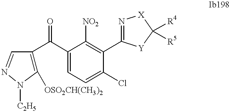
C1([OSO2CH(CH3)2])=C(C(C2=CC=C(Cl)C(C3=N[X]C([R4])([R5])[Y]3)=C2[NO2])=O)C=NN1[C2H5]
